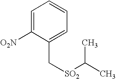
C1=C([O2N])C(C[SO2]C(C)C)=CC=C1
